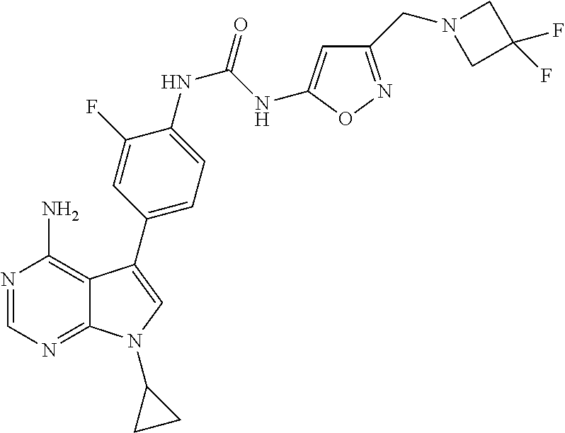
N1=CN=C2C(=C1N)C(C1=CC=C(NC(NC3=CC(CN4CC(F)(F)C4)=NO3)=O)C(F)=C1)=CN2C1CC1
